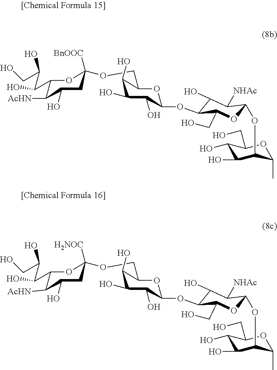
C1(O)C(O)C(O)C(OC2C(O)C([NHAc])C(OC3C(O)C(O)C(CO)OC3C)OC2CO)OC1COC1([BnOOC])CC(O)C([AcHN])C(C(O)C(CO)O)O1.C1(O)C(O)C(O)C(OC2C(O)C([NHAc])C(OC3C(O)C(O)C(CO)OC3C)OC2CO)OC1COC1([H2NOC])CC(O)C([AcHN])C(C(O)C(CO)O)O1
